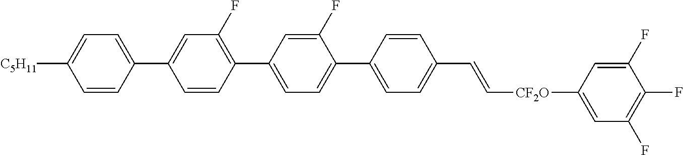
C1(F)=CC(C2=C(F)C=C(C3=CC=C([C5H11])C=C3)C=C2)=CC=C1C1=CC=C(C=C[CF2O]C2=CC(F)=C(F)C(F)=C2)C=C1
